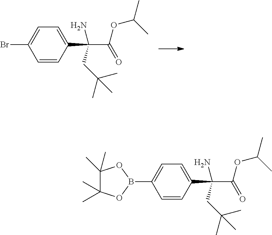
C1=CC(C(C(OC(C)C)=O)(CC(C)(C)C)N)=CC=C1Br.C1=CC(C(C(OC(C)C)=O)(CC(C)(C)C)N)=CC=C1B1OC(C)(C)C(C)(C)O1
